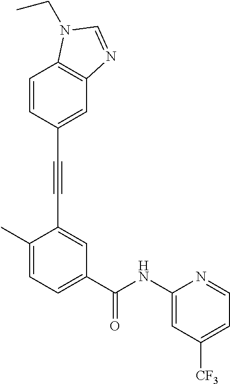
C1=CC2=C(C=C1C#CC1=CC(C(NC3=CC([CF3])=CC=N3)=O)=CC=C1C)N=CN2CC
